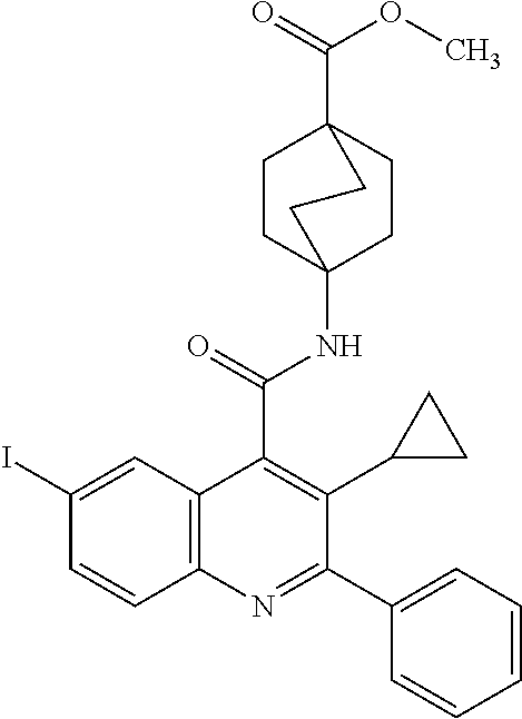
C1CC2(NC(C3=C(C4CC4)C(C4=CC=CC=C4)=NC4=C3C=C(I)C=C4)=O)CCC1(C(=O)OC)CC2
